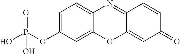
C12=CC=C(OP(O)(=O)O)C=C1OC1=CC(=O)C=CC1=N2
